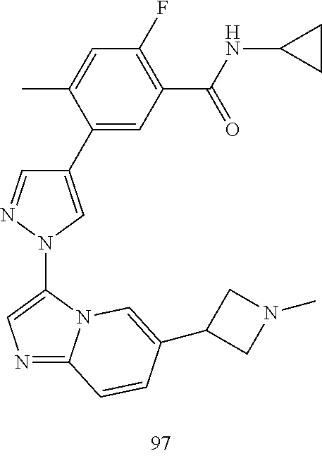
C1(C2=CC(C(NC3CC3)=O)=C(F)C=C2C)=CN(C2=CN=C3N2C=C(C2CN(C)C2)C=C3)N=C1
